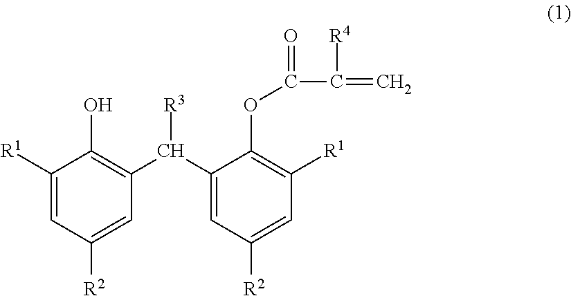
C1([R1])=CC([R2])=CC(C(C2=CC([R2])=CC([R1])=C2OC(C([R4])=C)=O)[R3])=C1O
